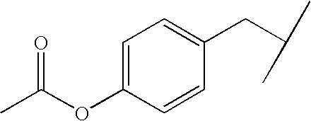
C1=C(OC(C)=O)C=CC(CC(C)C)=C1
